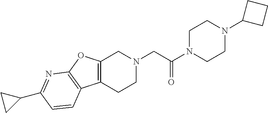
C1N(C(CN2CC3=C(CC2)C2=C(O3)N=C(C3CC3)C=C2)=O)CCN(C2CCC2)C1
